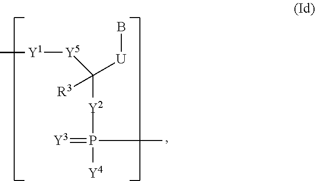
C([Y2]P(=[Y3])(C)[Y4])([Y5][Y1]C)([R3])[U]B
